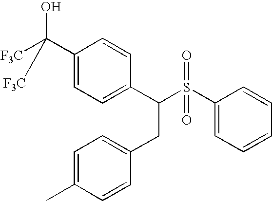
C1(C(O)([F3C])[F3C])=CC=C(C(S(C2=CC=CC=C2)(=O)=O)CC2=CC=C(C)C=C2)C=C1
